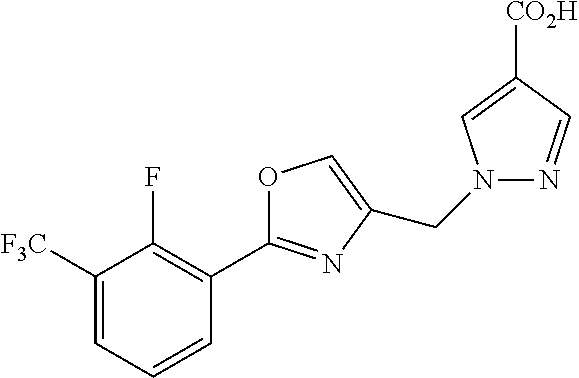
C1([F3C])=CC=CC(C2=NC(CN3N=CC([CO2H])=C3)=CO2)=C1F
